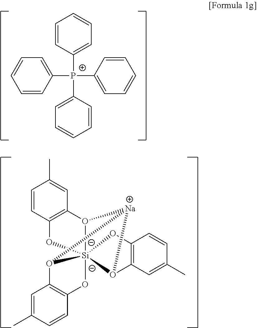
C1=CC([P+](C2=CC=CC=C2)(C2=CC=CC=C2)C2=CC=CC=C2)=CC=C1.C1=CC(C)=CC2=C1O[Si]1345O2[Na](O1C1=C(C=CC(C)=C1)O3)O4C1=C(C=CC(C)=C1)O5
